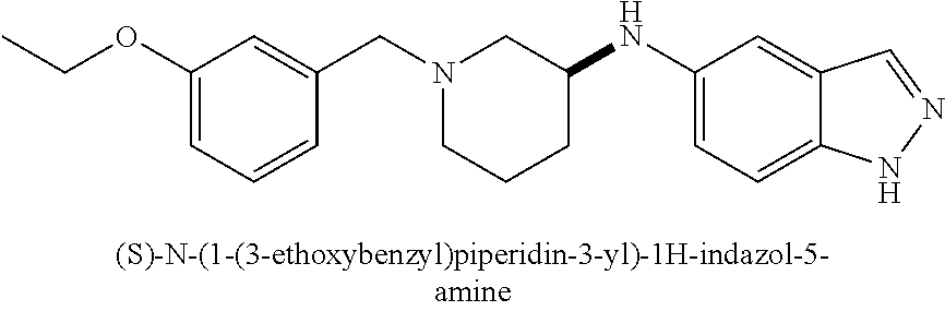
N1(CC2=CC(OCC)=CC=C2)CCCC(NC2=CC=C3C(=C2)C=NN3)C1
